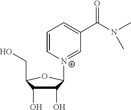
C1(O)C(O)C(CO)OC1[N+]1=CC(C(N(C)C)=O)=CC=C1
